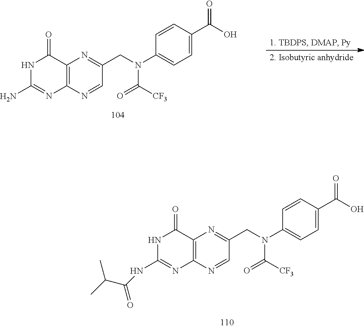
N1C(N)=NC2=C(C1=O)N=C(CN(C1=CC=C(C(O)=O)C=C1)C(=O)[CF3])C=N2.N1C(NC(C(C)C)=O)=NC2=C(C1=O)N=C(CN(C1=CC=C(C(O)=O)C=C1)C(=O)[CF3])C=N2
